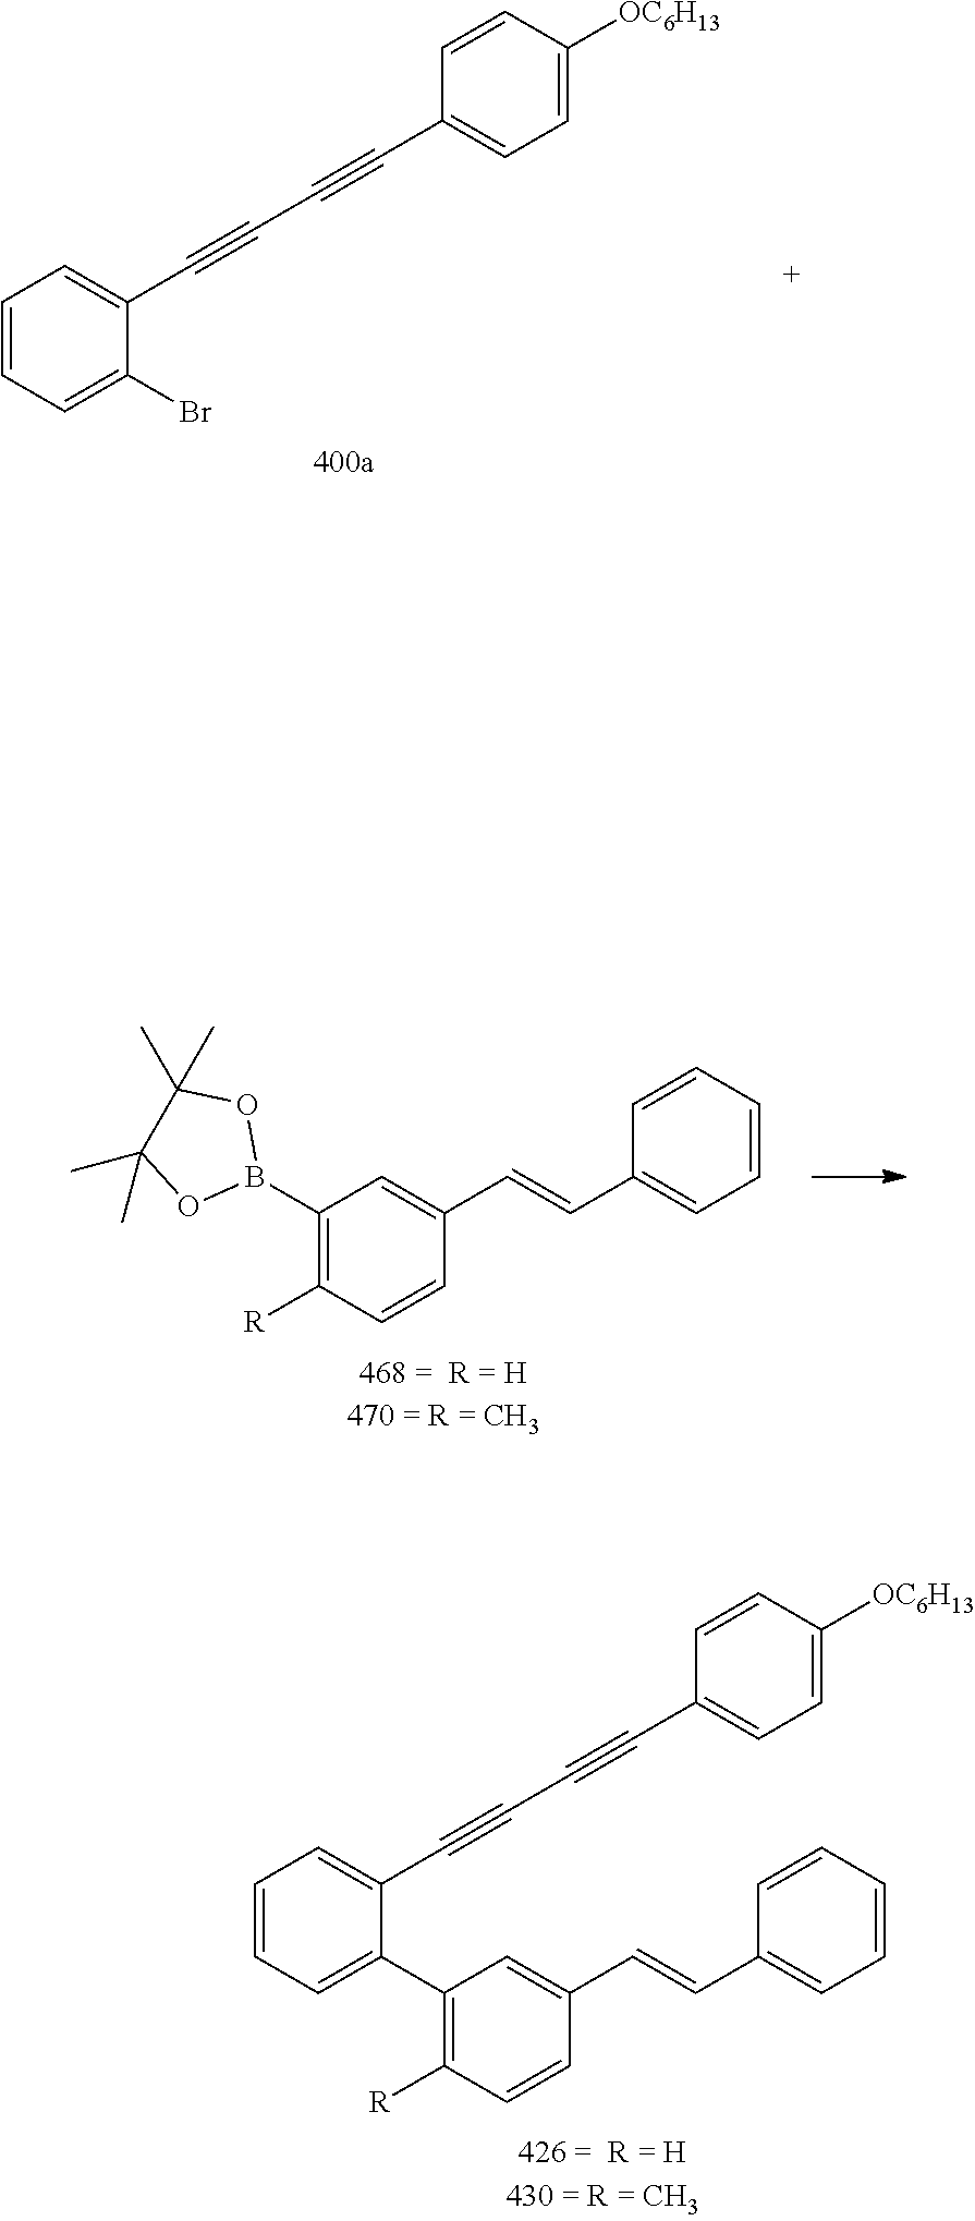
C1=CC=C(Br)C(C#CC#CC2=CC=C([OC6H13])C=C2)=C1.C1(B2OC(C)(C)C(C)(C)O2)=C([R])C=CC(C=CC2=CC=CC=C2)=C1.C1=CC=C(C2=C([R])C=CC(C=CC3=CC=CC=C3)=C2)C(C#CC#CC2=CC=C([OC6H13])C=C2)=C1
